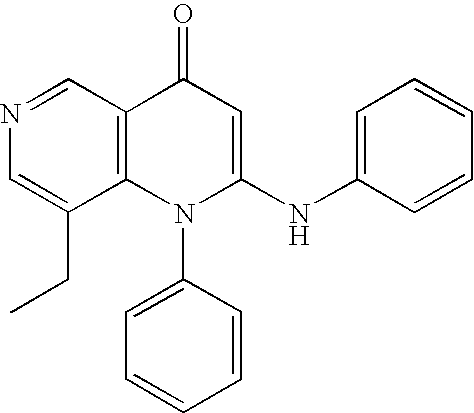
C1=C(CC)C2=C(C=N1)C(=O)C=C(NC1=CC=CC=C1)N2C1=CC=CC=C1
